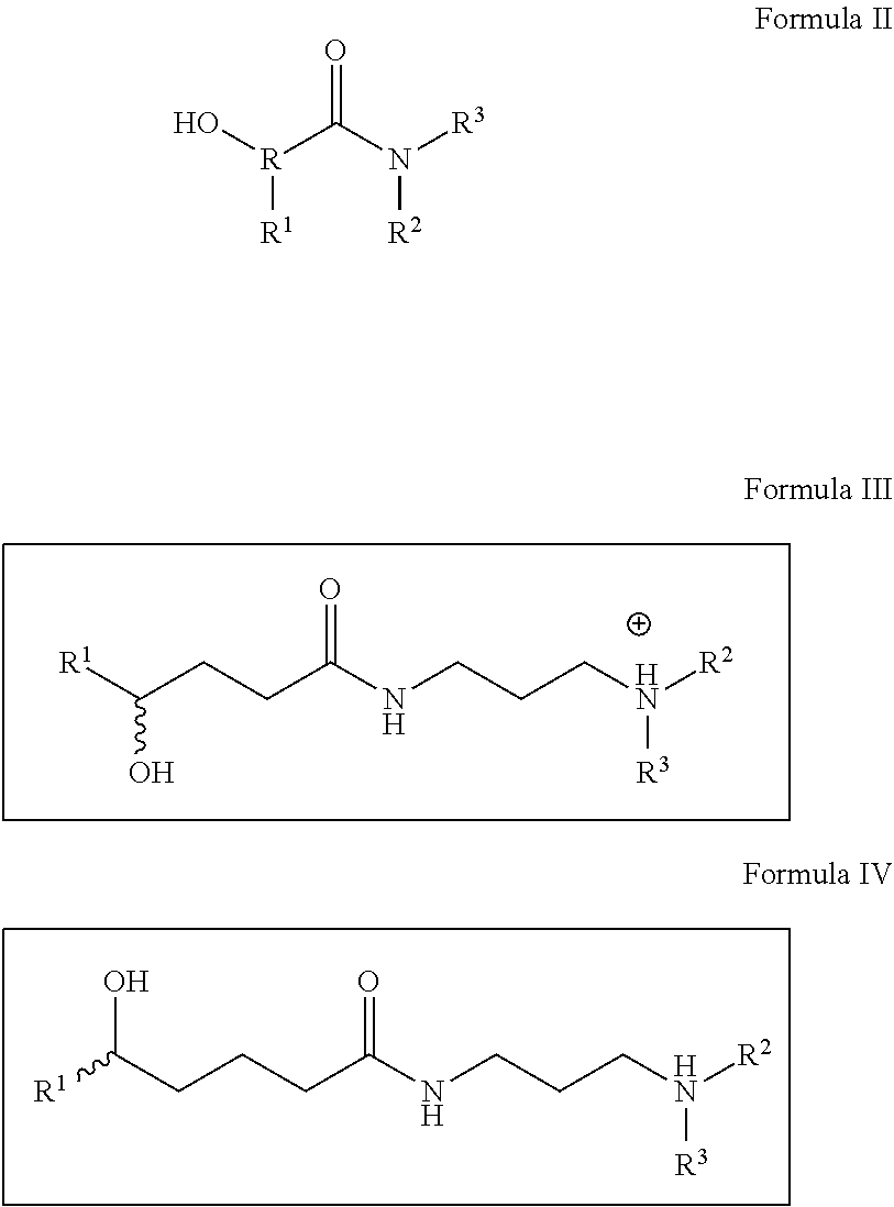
C(CCCC(NCCCN([R2])[R3])=O)(O)[R1].[R1]C(CCC(NCCCN([R2])[R3])=O)O.O[R](C(N([R3])[R2])=O)[R1]
